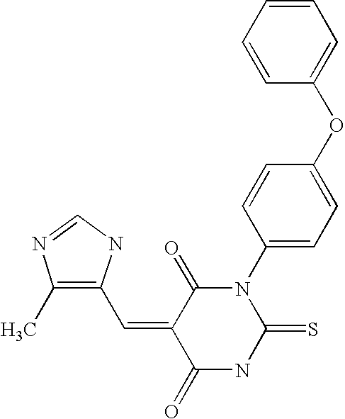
C1=CC=CC(OC2=CC=C(N3C(=O)C(=CC4=C(C)N=CN4)C(=O)NC3=S)C=C2)=C1
